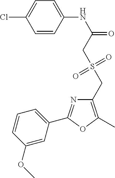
C1=CC(NC(=O)CS(CC2=C(C)OC(C3=CC=CC(OC)=C3)=N2)(=O)=O)=CC=C1Cl
